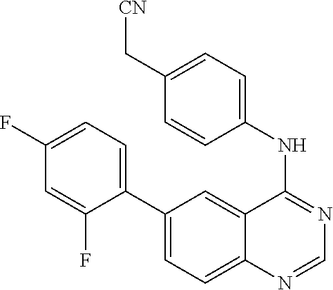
C1(C2=CC=C(F)C=C2F)=CC=C2C(=C1)C(NC1=CC=C(C[CN])C=C1)=NC=N2
